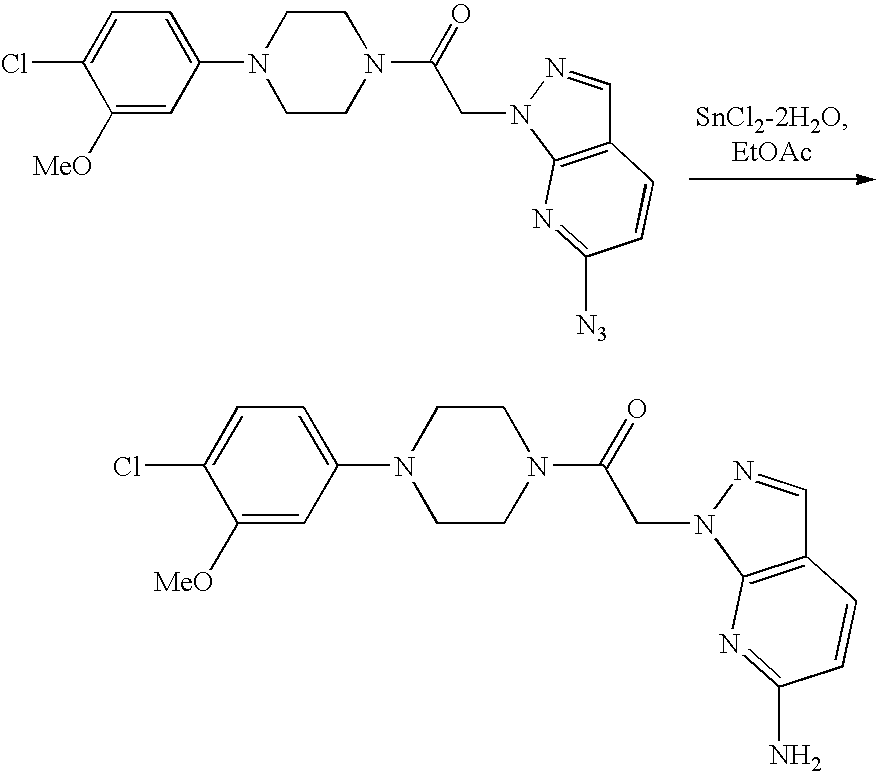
C1([MeO])=CC(N2CCN(C(=O)CN3C4=C(C=N3)C=CC(N)=N4)CC2)=CC=C1Cl.C1([MeO])=CC(N2CCN(C(=O)CN3C4=C(C=N3)C=CC([N3])=N4)CC2)=CC=C1Cl
